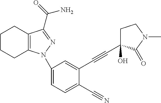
C1CCC2=C(C1)C(C(N)=O)=NN2C1=CC=C(C#N)C(C#CC2(O)CCN(C)C2=O)=C1
